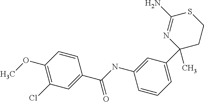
C1(OC)=C(Cl)C=C(C(NC2=CC(C3(C)N=C(N)SCC3)=CC=C2)=O)C=C1
